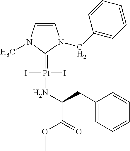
[Pt](I)(I)(=C1N(C)C=CN1CC1=CC=CC=C1)NC(C(OC)=O)CC1=CC=CC=C1
